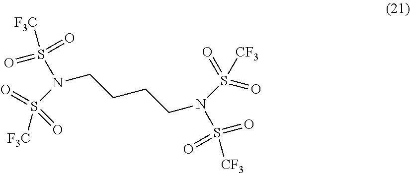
C(CCCN(S(=O)(=O)[CF3])S(=O)(=O)[CF3])N(S(=O)(=O)[F3C])S([F3C])(=O)=O
